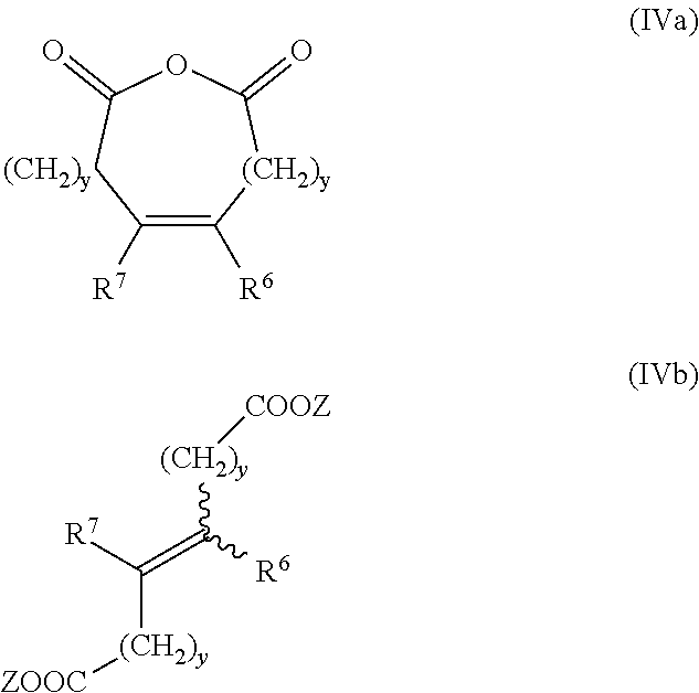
C1([R7])=C([R6])[(CH2)y]C(=O)OC(=O)C1.[(CH2)y].C(=C([R6])[(CH2)y][COOZ])([R7])[(CH2)y][ZOOC]
